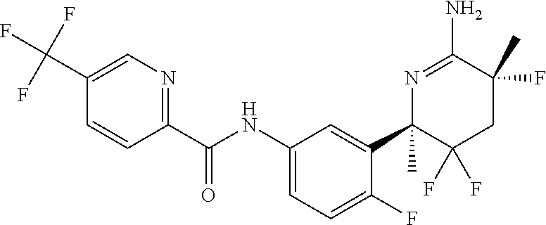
C1=C(C(F)(F)F)C=CC(C(NC2=CC=C(F)C(C3(C)C(F)(F)CC(F)(C)C(N)=N3)=C2)=O)=N1
